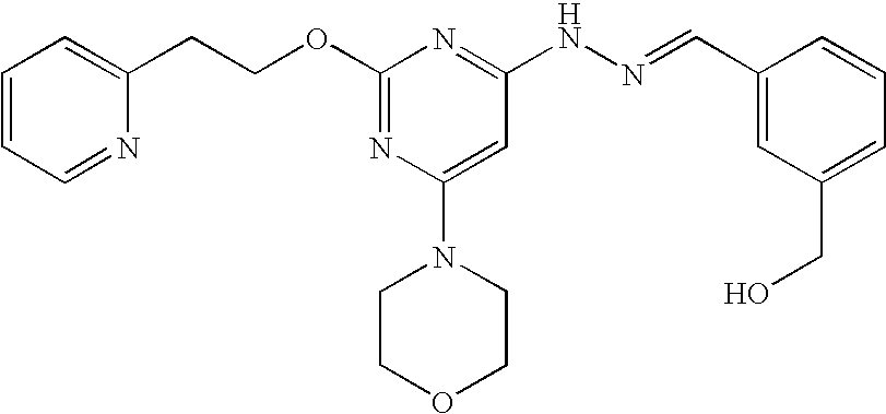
C(COC1=NC(N2CCOCC2)=CC(NN=CC2=CC(CO)=CC=C2)=N1)C1=CC=CC=N1
